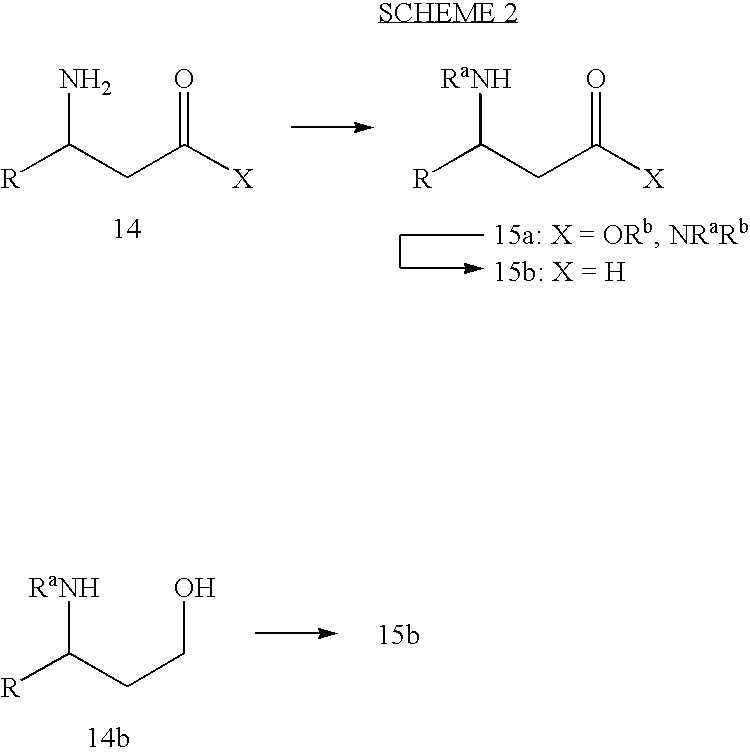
[R]C(CC([X])=O)N.[R]C(CC([X])=O)[RaNH].[R]C(CCO)[RaNH]
